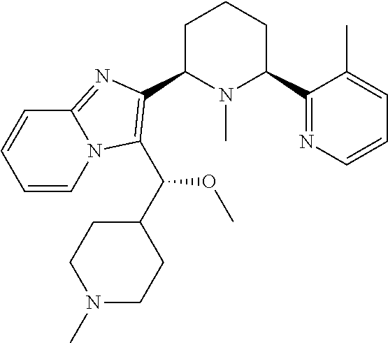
C1C(C2=C(C(C3CCN(C)CC3)OC)N3C(=N2)C=CC=C3)N(C)C(C2=NC=CC=C2C)CC1
